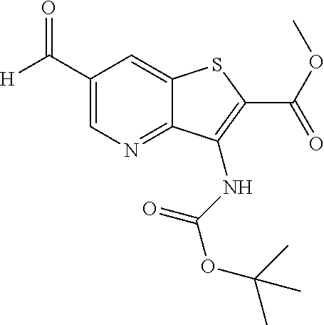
C12=CC(C([H])=O)=CN=C1C(NC(=O)OC(C)(C)C)=C(C(OC)=O)S2
